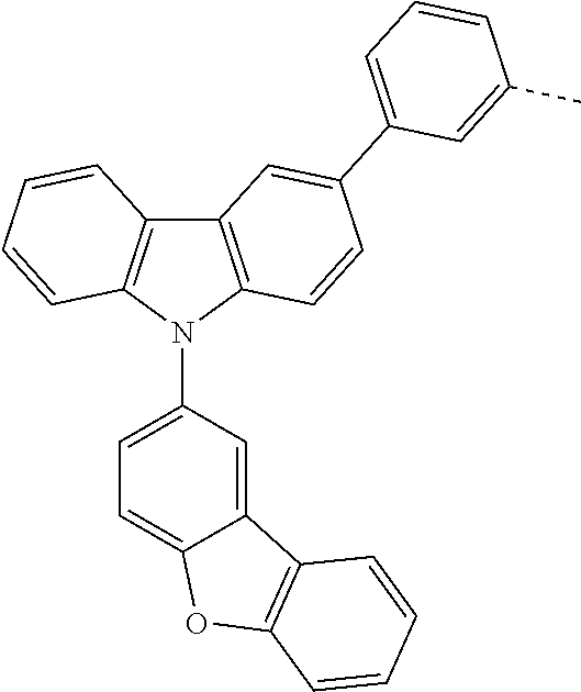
C12=C(N(C3=CC=C4C(=C3)C3=C(O4)C=CC=C3)C3=C1C=CC=C3)C=CC(C1=CC=CC(C)=C1)=C2
